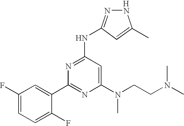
C1(C2=NC(N(C)CCN(C)C)=CC(NC3=NNC(C)=C3)=N2)=CC(F)=CC=C1F.[H]
